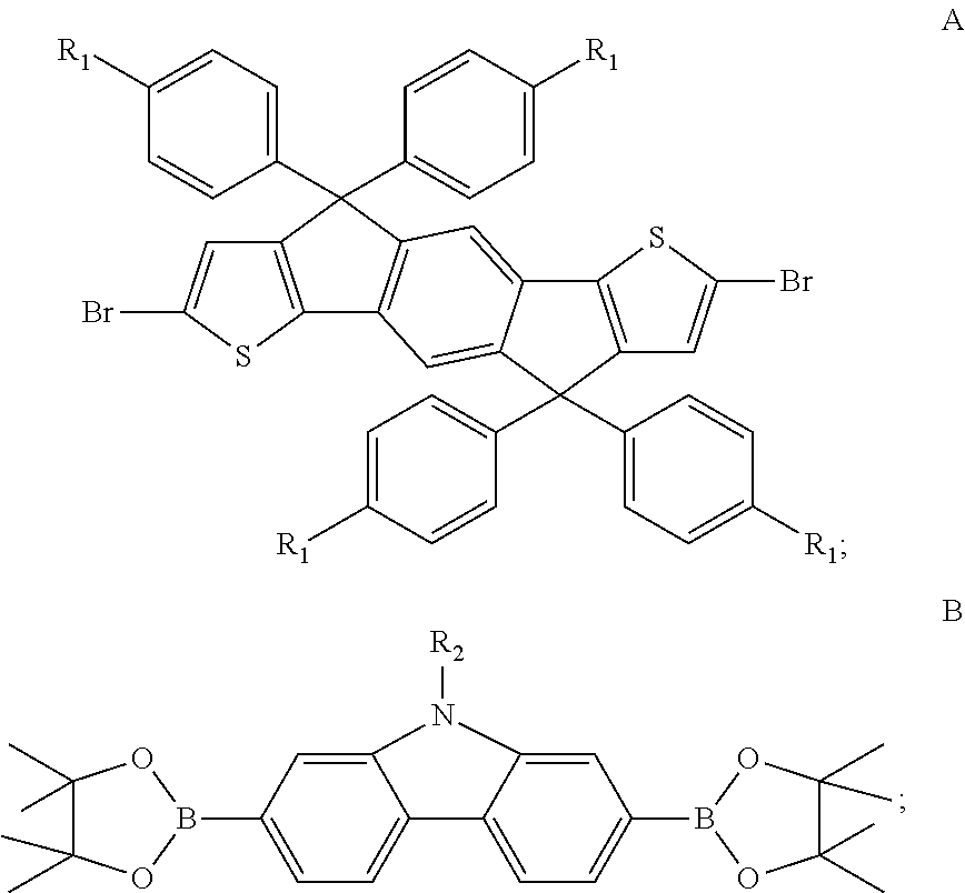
C1(C)(C)C(C)(C)OB(C2=CC=C3C(=C2)N([R2])C2=CC(B4OC(C)(C)C(C)(C)O4)=CC=C32)O1.C12=C(SC(Br)=C1)C1=C(C2(C2=CC=C([R1])C=C2)C2=CC=C([R1])C=C2)C=C2C(=C1)C(C1=CC=C([R1])C=C1)(C1=CC=C([R1])C=C1)C1=C2SC(Br)=C1
